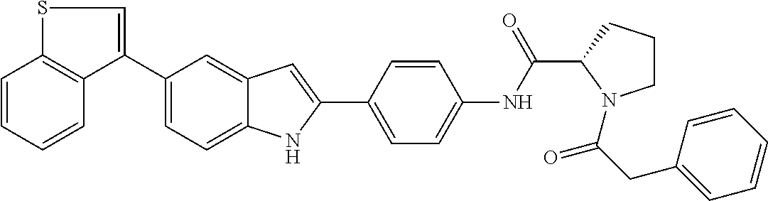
C1(C2=CSC3=C2C=CC=C3)=CC=C2C(=C1)C=C(C1=CC=C(NC(C3N(C(CC4=CC=CC=C4)=O)CCC3)=O)C=C1)N2
